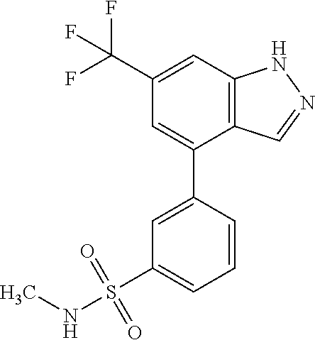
C12=C(C=C(C(F)(F)F)C=C1C1=CC(S(NC)(=O)=O)=CC=C1)NN=C2
